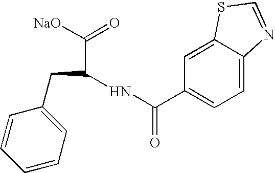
C1=CC=CC=C1CC(C(=O)[NaO])NC(=O)C1=CC=C2C(=C1)SC=N2
